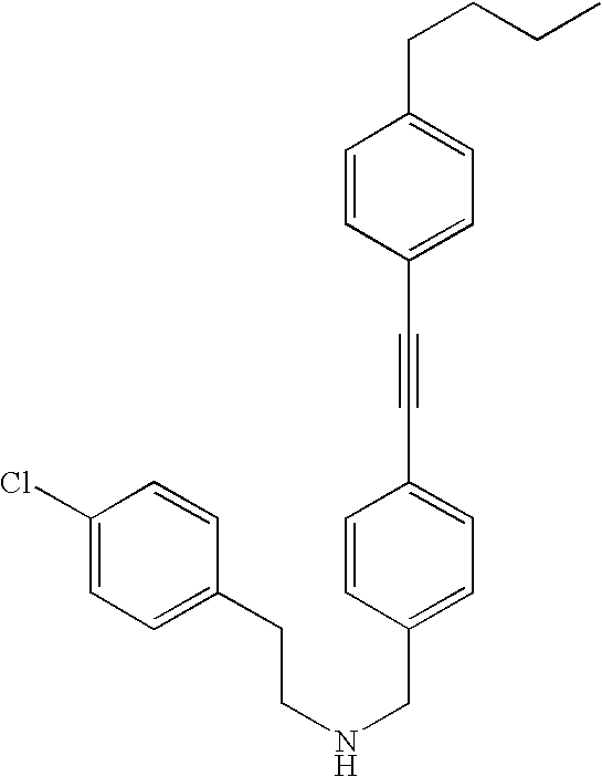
C1(Cl)=CC=C(CCNCC2=CC=C(C#CC3=CC=C(CCCC)C=C3)C=C2)C=C1
